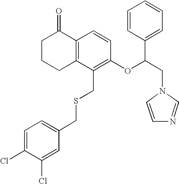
C1C2=C(C(=O)CC1)C=CC(OC(CN1C=CN=C1)C1=CC=CC=C1)=C2CSCC1=CC=C(Cl)C(Cl)=C1
